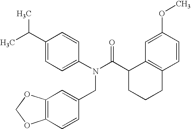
C1(C(C)C)=CC=C(N(C(C2CCCC3=C2C=C(OC)C=C3)=O)CC2=CC3=C(C=C2)OCO3)C=C1
